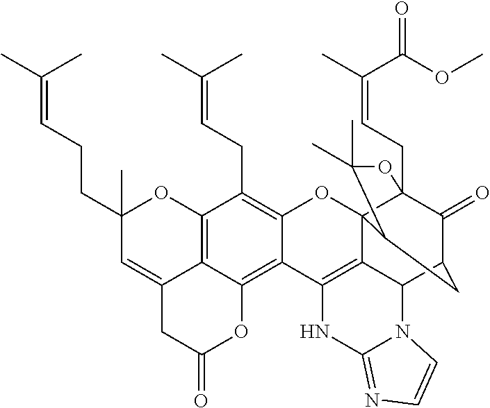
C12=C3C(=CC(CCC=C(C)C)(C)O1)CC(=O)OC3=C1C(=C2CC=C(C)C)OC23C4(CC=C(C)C(OC)=O)C(=O)C(CC2C(C)(C)O4)C2C3=C1NC1=NC=CN21
